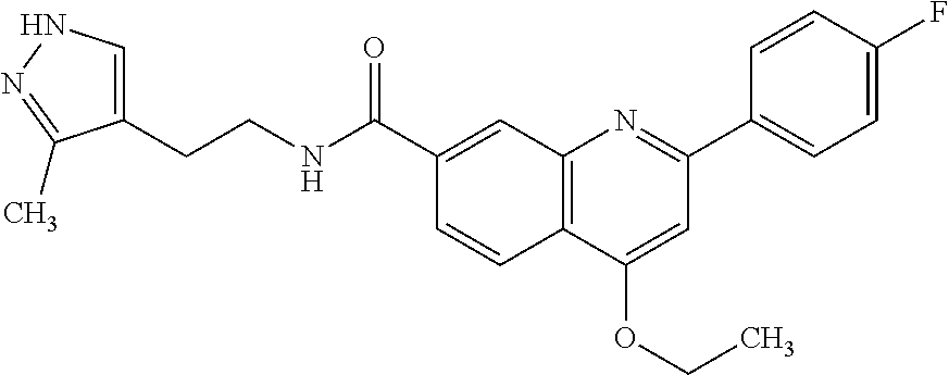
C1(C(NCCC2=CNN=C2C)=O)=CC2=C(C=C1)C(OCC)=CC(C1=CC=C(F)C=C1)=N2
